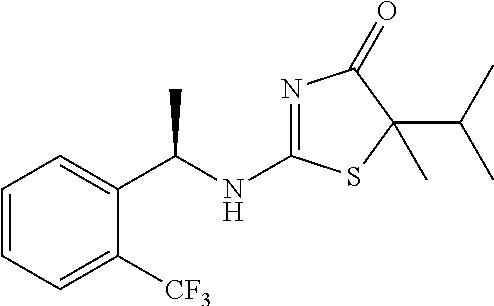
C1=CC=C([CF3])C(C(NC2=NC(=O)C(C(C)C)(C)S2)C)=C1
